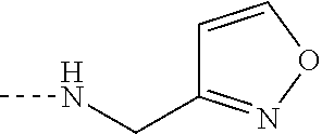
N(C)CC1=NOC=C1
